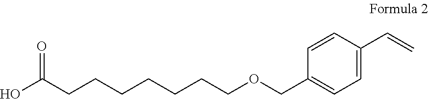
OC(CCCCCCCOCC1=CC=C(C=C)C=C1)=O
